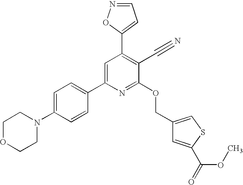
C1OCCN(C2=CC=C(C3=CC(C4=CC=NO4)=C(C#N)C(OCC4=CSC(C(=O)OC)=C4)=N3)C=C2)C1
